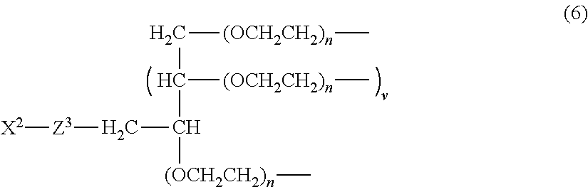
C([(OCH2CH2)n]C)C([(OCH2CH2)n]C)C(C[Z3][X2])[(OCH2CH2)n]C
